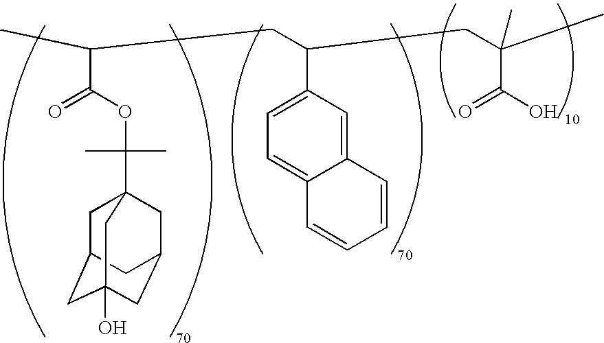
CC(C(OC(C)(C)C12CC3CC(O)(CC(C1)C3)C2)=O)CC(C1=CC=C2C(=C1)C=CC=C2)CC(C(O)=O)(C)C
